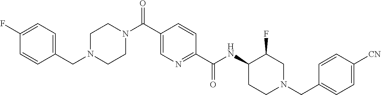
N1(CC2=CC=C(F)C=C2)CCN(C(C2=CN=C(C(NC3CCN(CC4=CC=C([CN])C=C4)CC3F)=O)C=C2)=O)CC1
